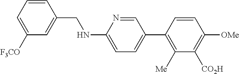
C1=CC(CNC2=CC=C(C3=C([Me])C([CO2H])=C([OMe])C=C3)C=N2)=CC([F3CO])=C1
